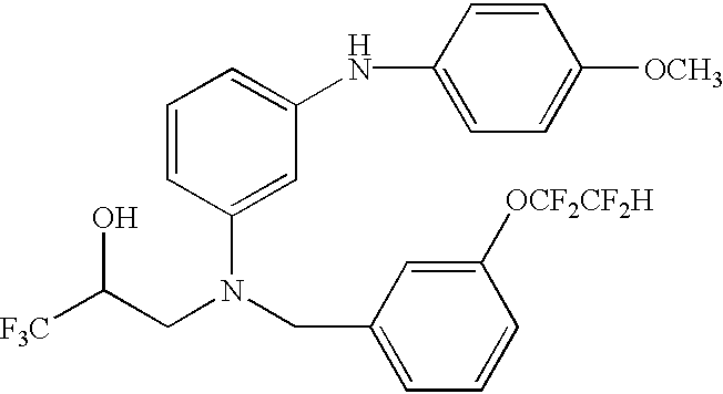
[F3C]C(CN(CC1=CC=CC([OCF2CF2H])=C1)C1=CC(NC2=CC=C([OCH3])C=C2)=CC=C1)O
